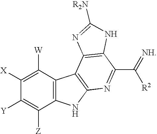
C1([W])=C([X])C([Y])=C([Z])C2=C1C1=C(N2)N=C(C(=[NH])[R2])C2=C1N=C([R2N])N2
